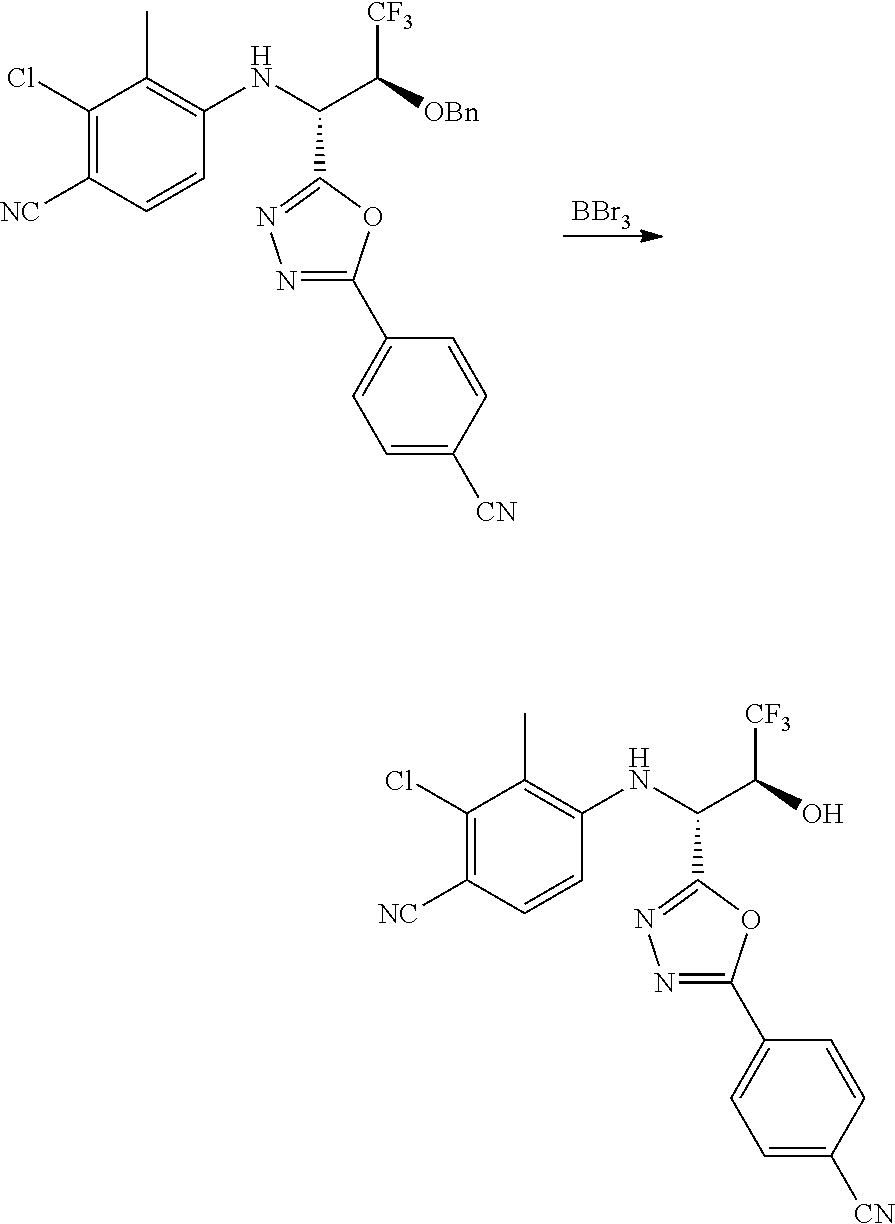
[BBr3].C1(Cl)=C([NC])C=CC(NC(C([OBn])[CF3])C2=NN=C(C3=CC=C([CN])C=C3)O2)=C1C.C1(Cl)=C([NC])C=CC(NC(C(O)[CF3])C2=NN=C(C3=CC=C([CN])C=C3)O2)=C1C
